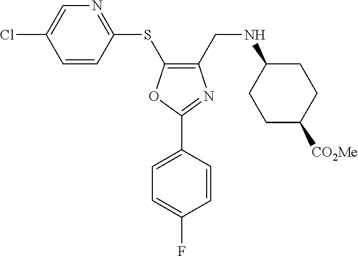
C1(CNC2CCC([CO2Me])CC2)=C(SC2=NC=C(Cl)C=C2)OC(C2=CC=C(F)C=C2)=N1
